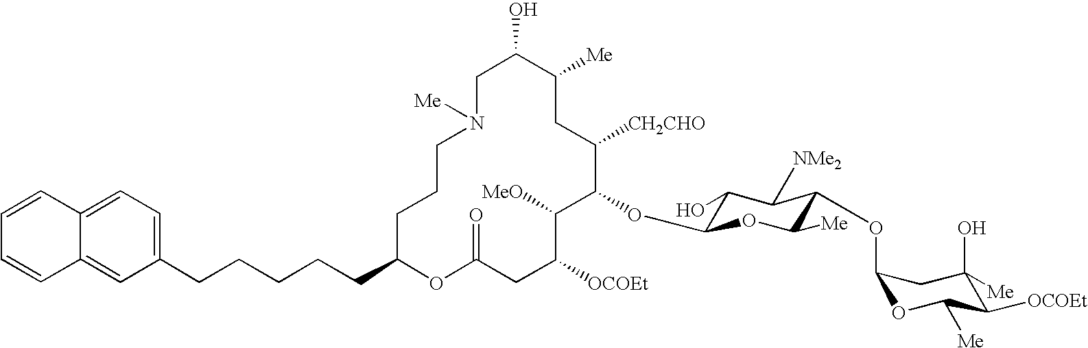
C1C(O)C([Me])CC([CH2CHO])C(OC2C(O)C([NMe2])C(OC3OC([Me])C([OCOEt])C(O)([Me])C3)C([Me])O2)C([MeO])C([OCOEt])CC(=O)OC(CCCCCC2=CC=C3C(=C2)C=CC=C3)CCCN1[Me]
